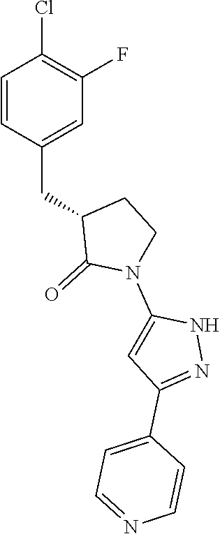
C1=CC(CC2C(=O)N(C3=CC(C4=CC=NC=C4)=NN3)CC2)=CC(F)=C1Cl
